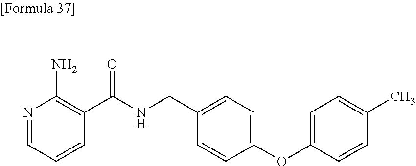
N1=CC=CC(C(NCC2=CC=C(OC3=CC=C(C)C=C3)C=C2)=O)=C1N
